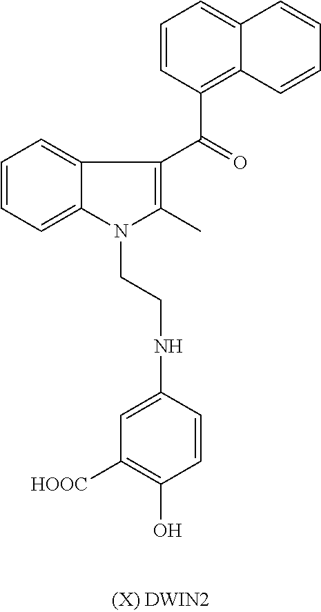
C1=CC(C(C2=C(C)N(CCNC3=CC([HOOC])=C(O)C=C3)C3=CC=CC=C23)=O)=C2C(=C1)C=CC=C2
